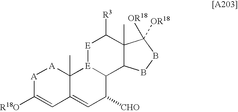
[A]1C([R18O])=CC2=CC([CHO])C3[E](C2(C)[A]1)[E]C([R3])C1(C)C3BBC1([OR18])[OR18]
